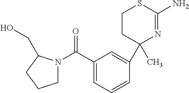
C1CC(C)(C2=CC(C(N3CCCC3CO)=O)=CC=C2)N=C(N)S1
